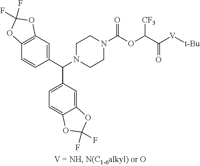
C1(C(N2CCN(C(OC(C([V][t-Bu])=O)[CF3])=O)CC2)C2=CC=C3C(=C2)OC(F)(F)O3)=CC2=C(C=C1)OC(F)(F)O2
